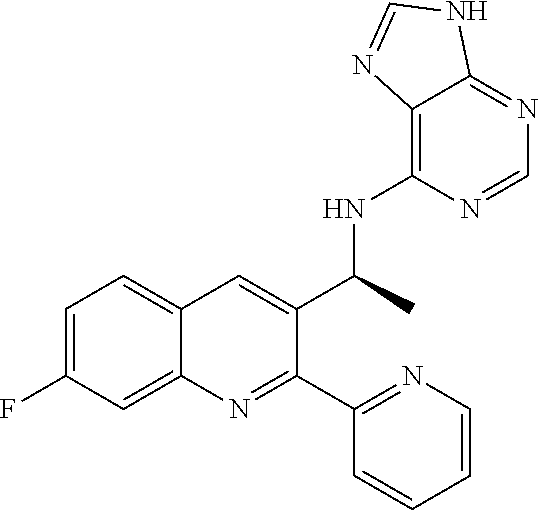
C1=C(F)C=C2C(=C1)C=C(C(C)NC1=C3C(=NC=N1)NC=N3)C(C1=NC=CC=C1)=N2
